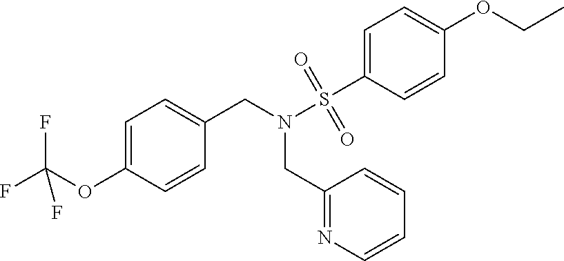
C1=C(OC(F)(F)F)C=CC(CN(S(C2=CC=C(OCC)C=C2)(=O)=O)CC2=NC=CC=C2)=C1
